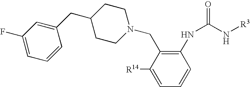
C1=C([R14])C(CN2CCC(CC3=CC(F)=CC=C3)CC2)=C(NC(N[R3])=O)C=C1
